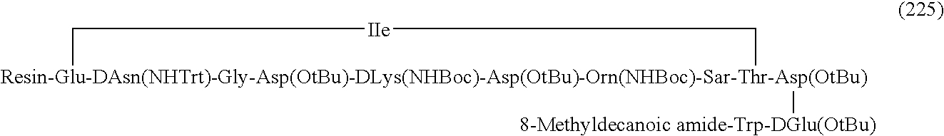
[Resin-Glu-DAsn(NHTrt)-Gly-Asp(OtBu)-DLys(NHBoc)-Asp(OtBu)-Orn(NHBoc)-Sar-Thr-Asp(OtBu)]1([8-Methyldecanoic amide-Trp-DGlu(OtBu)])C[IIe]C1
